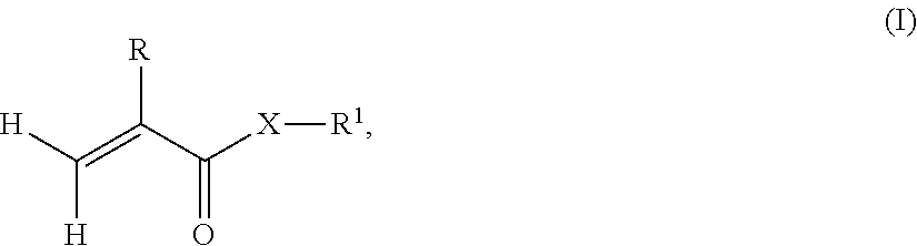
C([H])([H])=C(C([X][R1])=O)[R]
